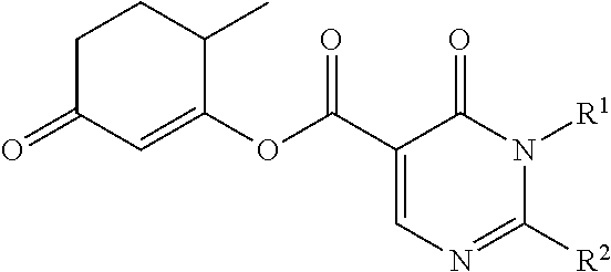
C1C(=O)C=C(OC(C2=CN=C([R2])N([R1])C2=O)=O)C(C)C1
